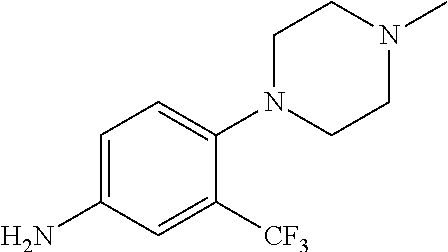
C1=C(N)C=C([CF3])C(N2CCN(C)CC2)=C1
